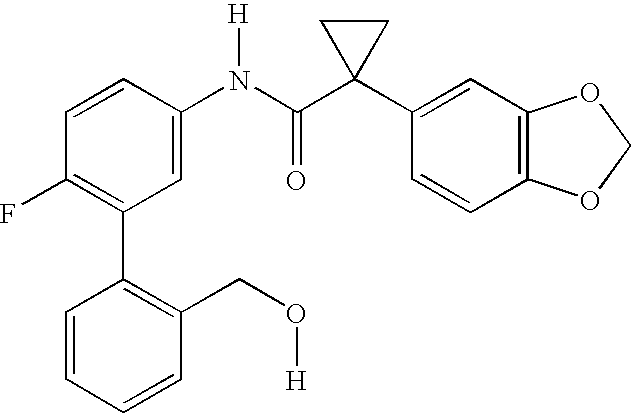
C1(N(C(C2(C3=CC4=C(C=C3)OCO4)CC2)=O)[H])=CC(C2=C(CO[H])C=CC=C2)=C(F)C=C1
